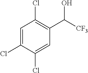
C1=C(Cl)C(Cl)=CC(C([CF3])O)=C1Cl
